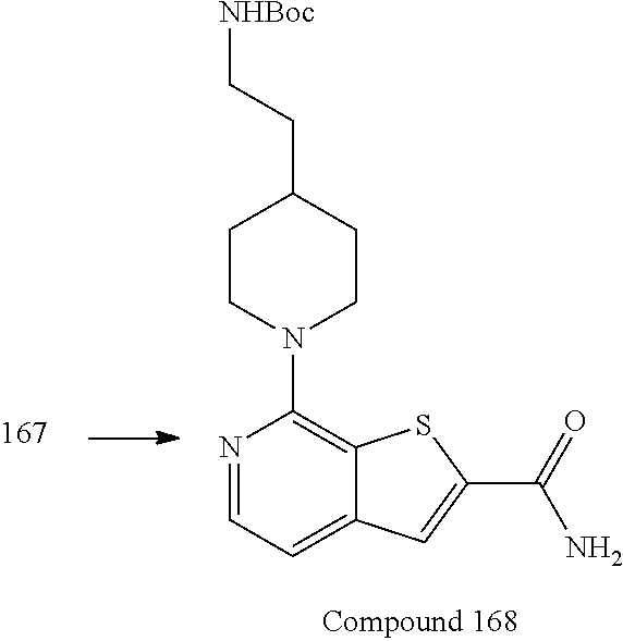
C1CN(C2=C3C(=CC=N2)C=C(C(=O)N)S3)CCC1CC[NHBoc]
